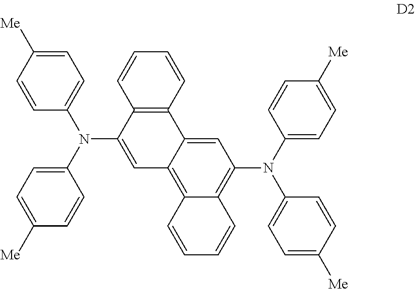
C1=C2C(=C3C(=C1N(C1=CC=C([Me])C=C1)C1=CC=C([Me])C=C1)C=CC=C3)C=C(N(C1=CC=C([Me])C=C1)C1=CC=C([Me])C=C1)C1=C2C=CC=C1
